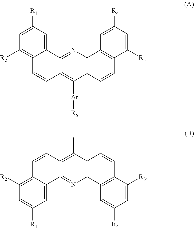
C12=C(N=C3C(=C1[Ar][R5])C=CC1=C([R2])C=C([R1])C=C31)C1=C(C=C2)C([R3])=CC([R4])=C1.C12=C(C(C)=C3C(=N1)C1=CC([R1])=CC([R2])=C1C=C3)C=CC1=C2C=C([R4])C=C1[R3]
